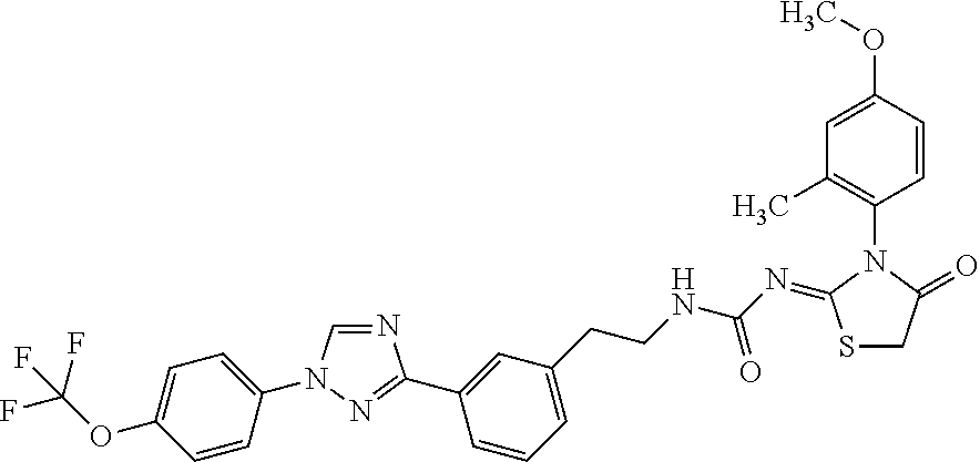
N1=CN(C2=CC=C(OC(F)(F)F)C=C2)N=C1C1=CC(CCNC(N=C2SCC(=O)N2C2=C(C)C=C(OC)C=C2)=O)=CC=C1
